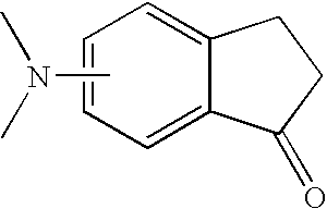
C1=C2C(=CC=C1)CCC2=O.CN(C)C
